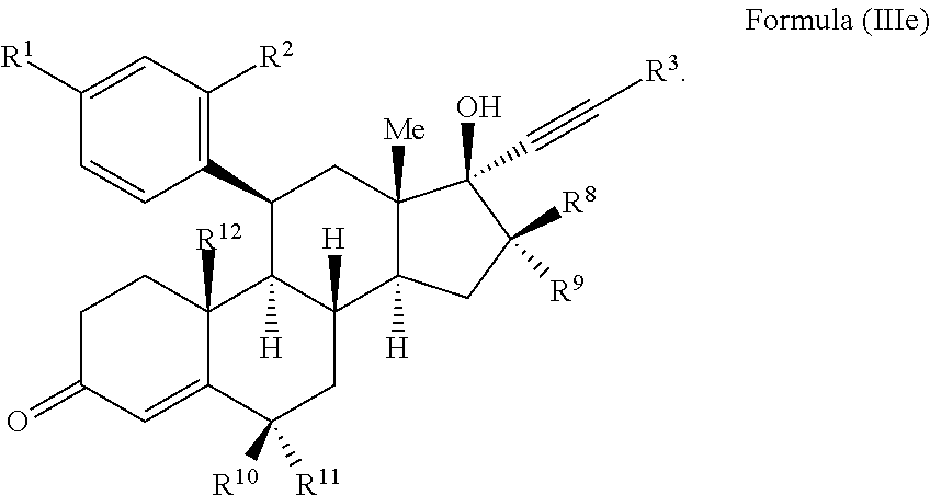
C1C(=O)C=C2C([R12])(C1)C1([H])C([H])(CC2([R10])[R11])C2([H])C([Me])(CC1C1=C([R2])C=C([R1])C=C1)C(C#C[R3])(O)C([R9])([R8])C2
